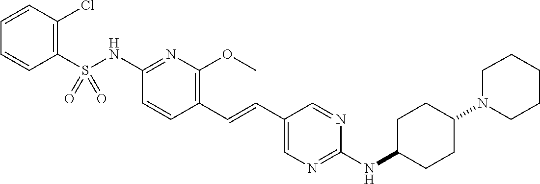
C1(S(NC2=NC(OC)=C(C=CC3=CN=C(NC4CCC(N5CCCCC5)CC4)N=C3)C=C2)(=O)=O)=C(Cl)C=CC=C1
